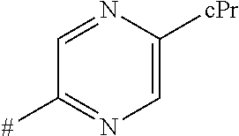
C1=NC([cPr])=CN=C1[#]
